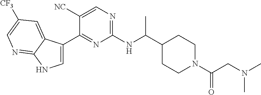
C1(C(NC2=NC=C([NC])C(C3=CNC4=NC=C([CF3])C=C34)=N2)C)CCN(C(CN(C)C)=O)CC1
